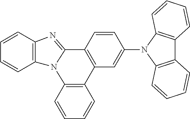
C1=CC2=C(C=C1)N1C(=NC3=C1C=CC=C3)C1=C2C=C(N2C3=C(C4=C2C=CC=C4)C=CC=C3)C=C1
